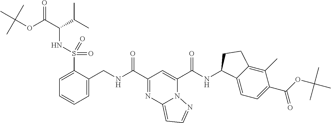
C1=C(S(NC(C(C)C)C(=O)OC(C)(C)C)(=O)=O)C(CNC(C2=NC3=CC=NN3C(C(NC3C4=CC=C(C(=O)OC(C)(C)C)C(C)=C4CC3)=O)=C2)=O)=CC=C1
